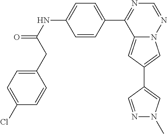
C12=CC(C3=CN(C)N=C3)=CN1N=CN=C2C1=CC=C(NC(=O)CC2=CC=C(Cl)C=C2)C=C1
